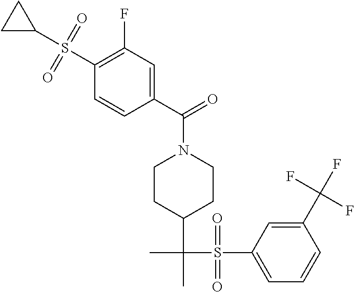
C1CC(C(C)(S(C2=CC=CC(C(F)(F)F)=C2)(=O)=O)C)CCN1C(C1=CC(F)=C(S(C2CC2)(=O)=O)C=C1)=O
